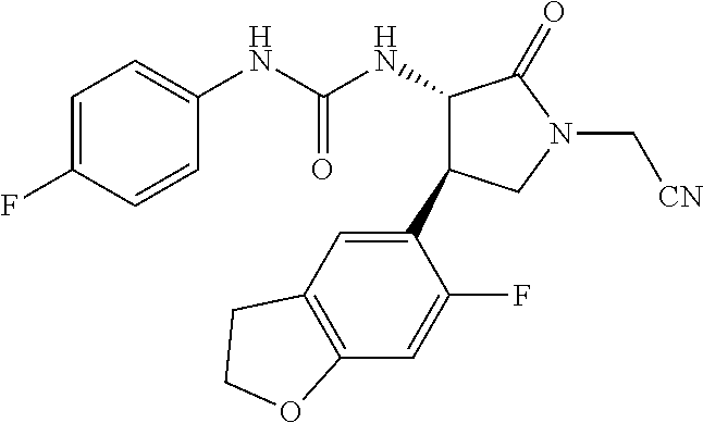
C1=C(F)C=CC(NC(NC2C(C3=CC4=C(C=C3F)OCC4)CN(C[CN])C2=O)=O)=C1
